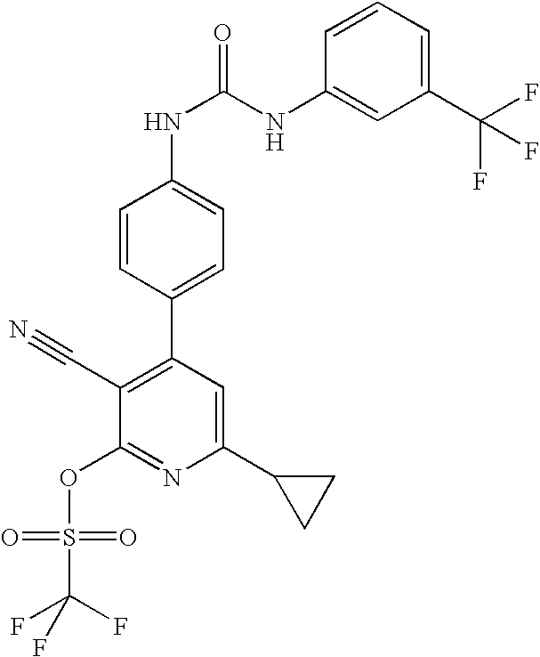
C1(C2CC2)=CC(C2=CC=C(NC(=O)NC3=CC(C(F)(F)F)=CC=C3)C=C2)=C(C#N)C(OS(C(F)(F)F)(=O)=O)=N1
